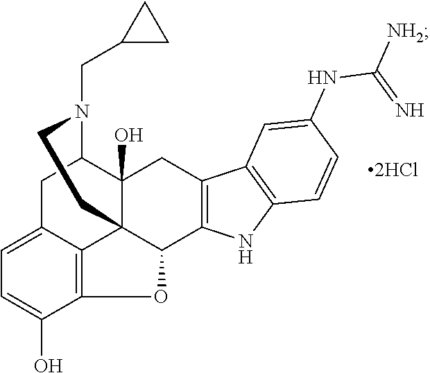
C12=C3C(=CC=C1O)CC1C4(O)C3(C(C3=C(C4)C4=C(N3)C=CC(NC([NH2])=N)=C4)O2)CCN1CC1CC1
